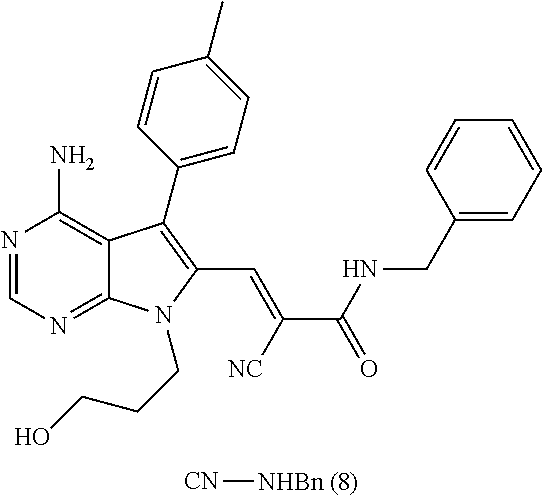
N1=CN=C2C(=C1N)C(C1=CC=C(C)C=C1)=C(C=C(C(NCC1=CC=CC=C1)=O)[NC])N2CCCO.[CN][NHBn (8)]
